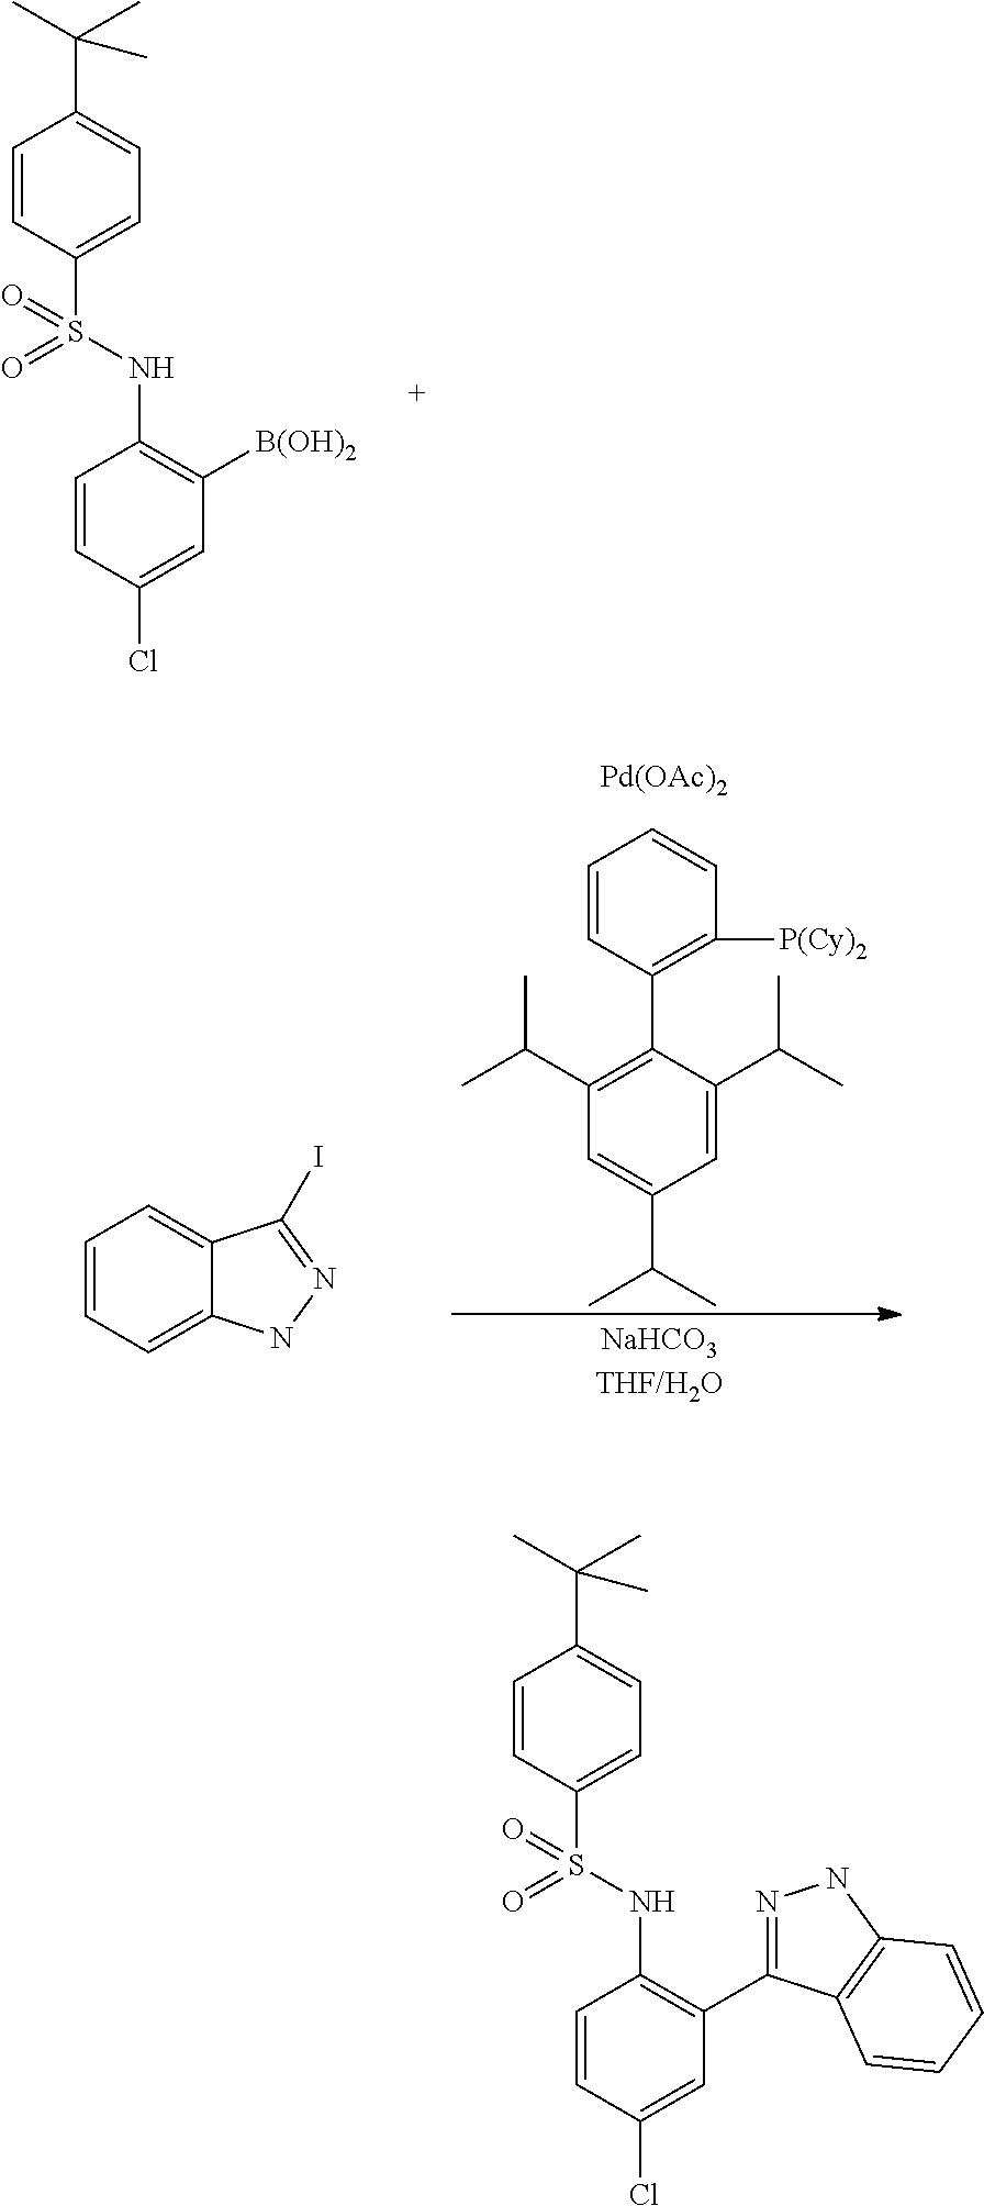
C1=CC(Cl)=CC(C2=NNC3=C2C=CC=C3)=C1NS(C1=CC=C(C(C)(C)C)C=C1)(=O)=O.C1=CC(Cl)=CC([B(OH)2])=C1NS(C1=CC=C(C(C)(C)C)C=C1)(=O)=O.C1=CC(C2=C(C(C)C)C=C(C(C)C)C=C2C(C)C)=C([P(Cy)2])C=C1.[Pd(OAc)2].C1=CC=C2C(=C1)C(I)=NN2
